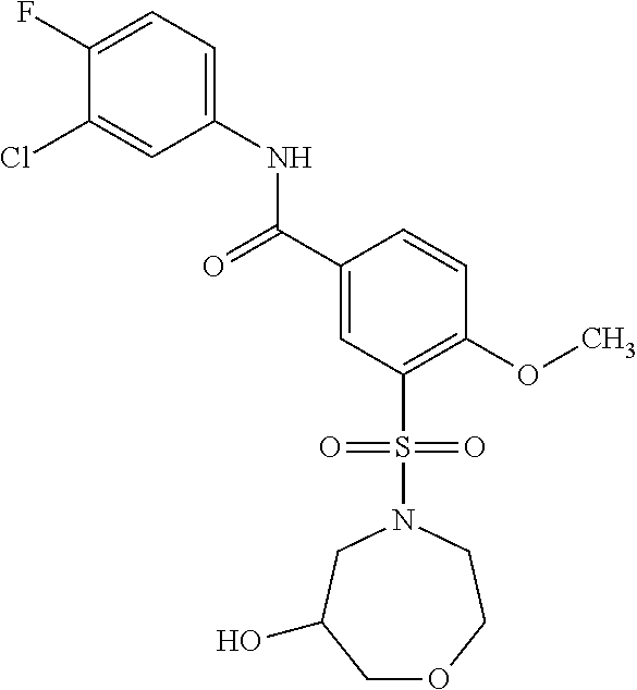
C1(F)=CC=C(NC(C2=CC(S(=O)(=O)N3CC(O)COCC3)=C(OC)C=C2)=O)C=C1Cl
